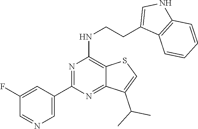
C1=C(F)C=NC=C1C1=NC(NCCC2=CNC3=C2C=CC=C3)=C2C(=N1)C(C(C)C)=CS2
